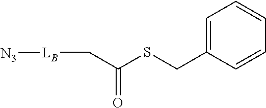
C1=C(CSC(C[LB][N3])=O)C=CC=C1
